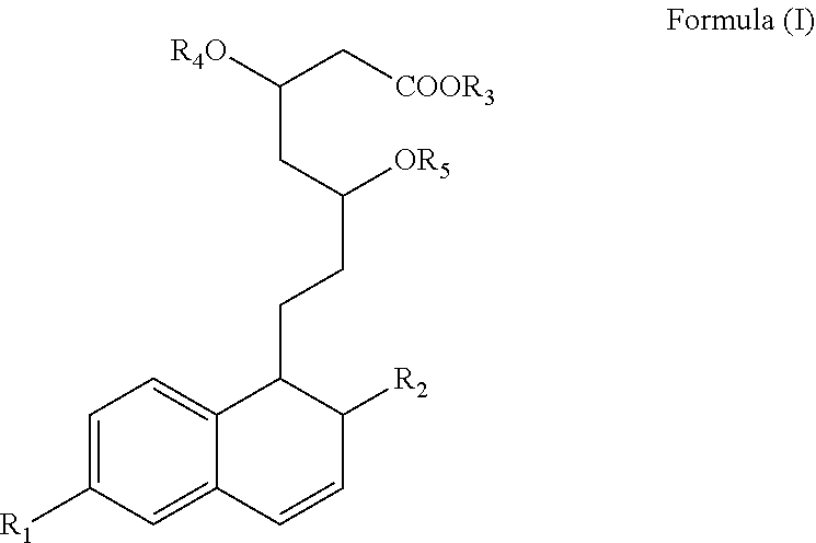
C1=C([R1])C=C2C(=C1)C(CCC([OR5])CC([R4O])C[COOR3])C([R2])C=C2
